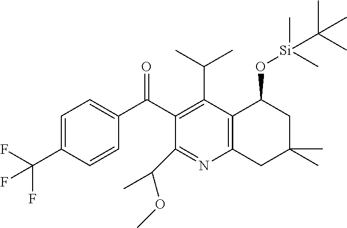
C1=C(C(F)(F)F)C=CC(C(=O)C2=C(C(C)C)C3=C(N=C2C(C)OC)CC(C)(C)CC3O[Si](C(C)(C)C)(C)C)=C1
